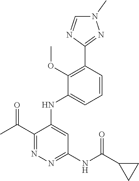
C1=CC(C2=NN(C)C=N2)=C(OC)C(NC2=CC(NC(C3CC3)=O)=NN=C2C(C)=O)=C1
